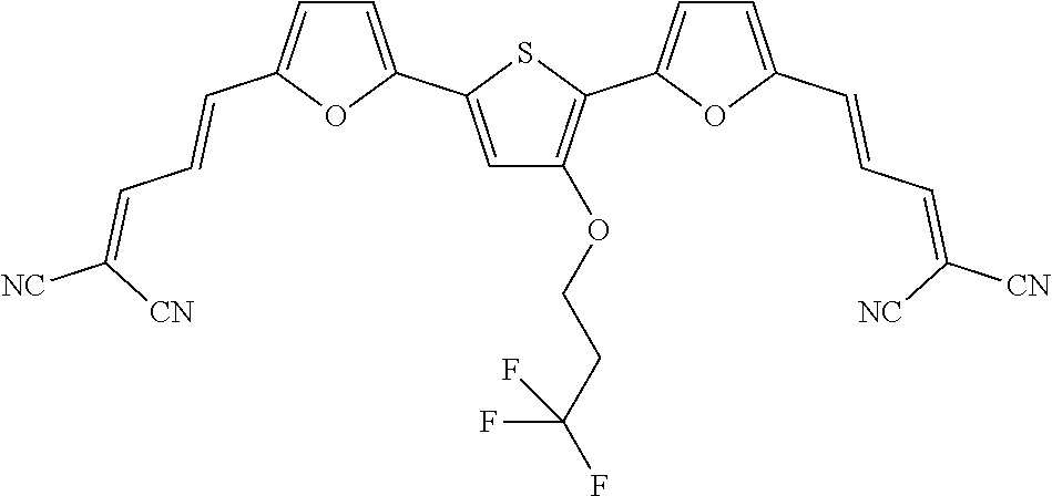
C1=C(C2=CC(OCCC(F)(F)F)=C(C3=CC=C(C=CC=C([NC])[CN])O3)S2)OC(C=CC=C([CN])[NC])=C1
